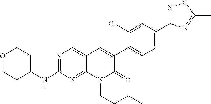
N1=C(C2=CC=C(C3=CC4=CN=C(NC5CCOCC5)N=C4N(CCCC)C3=O)C(Cl)=C2)N=C(C)O1
